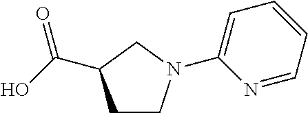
OC(=O)C1CCN(C2=CC=CC=N2)C1
